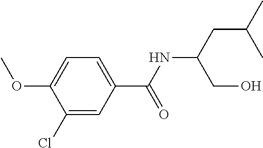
C1=C(C(NC(CC(C)C)CO)=O)C=C(Cl)C(OC)=C1
